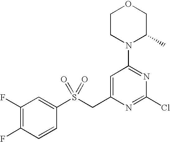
C1(S(CC2=CC(N3C(C)COCC3)=NC(Cl)=N2)(=O)=O)=CC(F)=C(F)C=C1
